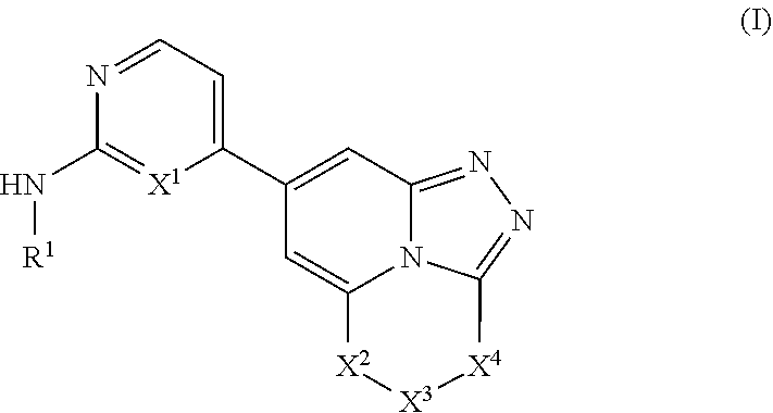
C1(C2=CC=NC(N[R1])=[X1]2)=CC2=NN=C3N2C(=C1)[X2][X3][X4]3
